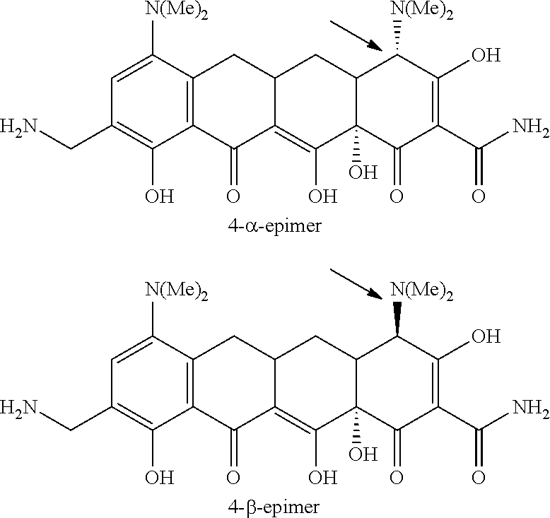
C12=C(C([N(Me)2])=CC(CN)=C1O)CC1C(=C(O)C3(O)C(C1)C([N(Me)2])C(O)=C(C(N)=O)C3=O)C2=O.C12=C(C([N(Me)2])=CC(CN)=C1O)CC1C(=C(O)C3(O)C(C1)C([N(Me)2])C(O)=C(C(N)=O)C3=O)C2=O
